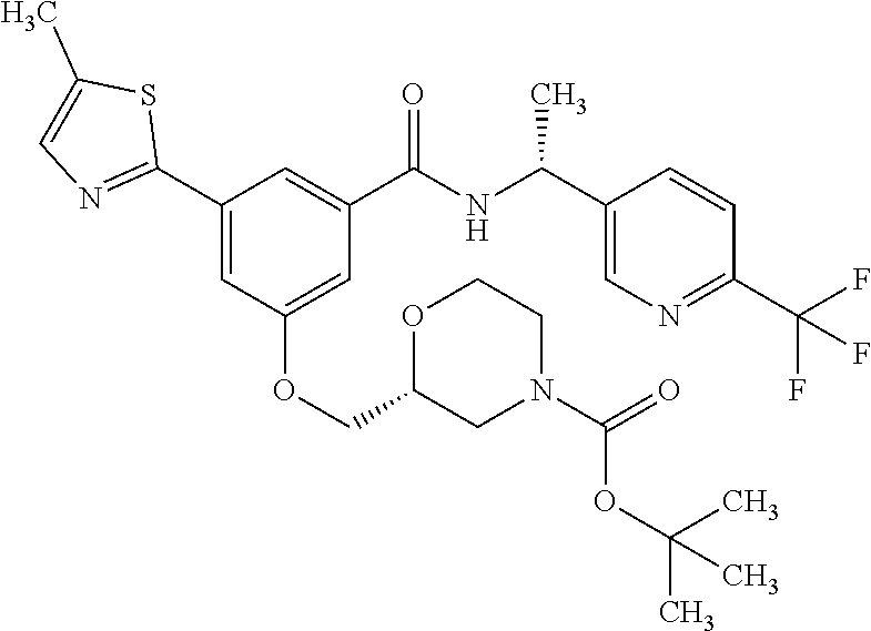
C1(C2=NC=C(C)S2)=CC(OCC2CN(C(=O)OC(C)(C)C)CCO2)=CC(C(NC(C2=CN=C(C(F)(F)F)C=C2)C)=O)=C1
